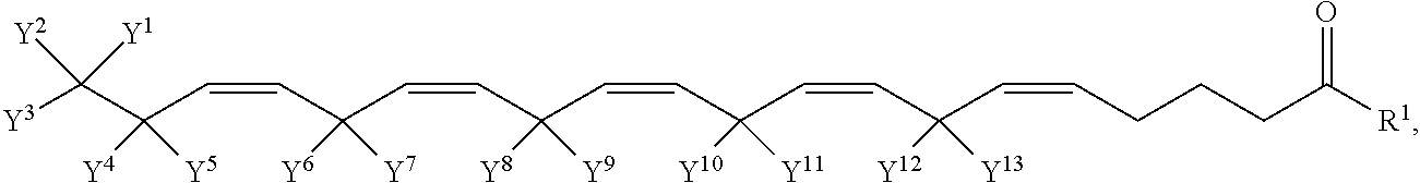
C(C(C=CC(C=CC([Y8])([Y9])C=CC([Y6])([Y7])C=CC(C([Y1])([Y3])[Y2])([Y4])[Y5])([Y10])[Y11])([Y12])[Y13])=CCCCC([R1])=O
